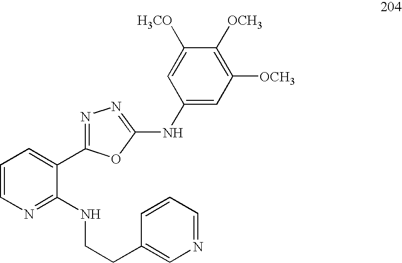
C1=CN=C(NCCC2=CN=CC=C2)C(C2=NN=C(NC3=CC([OCH3])=C([OCH3])C([H3CO])=C3)O2)=C1
